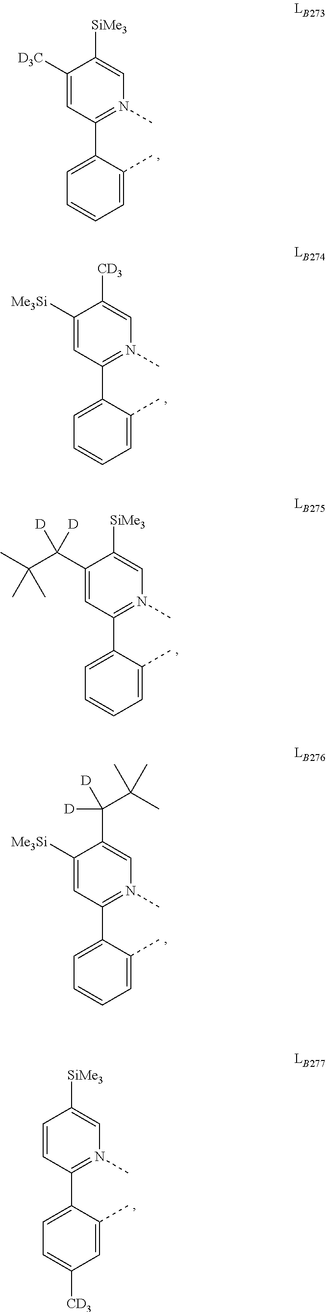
C1([D3C])=CC(C2=CC=CC=C2C)=N(C)C=C1[SiMe3].C1([Me3Si])=CC(C2=CC=CC=C2C)=N(C)C=C1[CD3].C1(C(C(C)(C)C)([D])[D])=CC(C2=CC=CC=C2C)=N(C)C=C1[SiMe3].C1([Me3Si])=CC(C2=CC=CC=C2C)=N(C)C=C1C([D])([D])C(C)(C)C.C1=CC(C2=CC=C([CD3])C=C2C)=N(C)C=C1[SiMe3]
